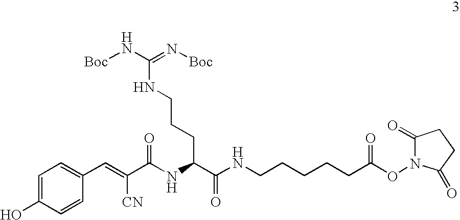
[Boc]NC(=N[Boc])NCCCC(C(NCCCCCC(ON1C(=O)CCC1=O)=O)=O)NC(C(=CC1=CC=C(O)C=C1)[CN])=O
